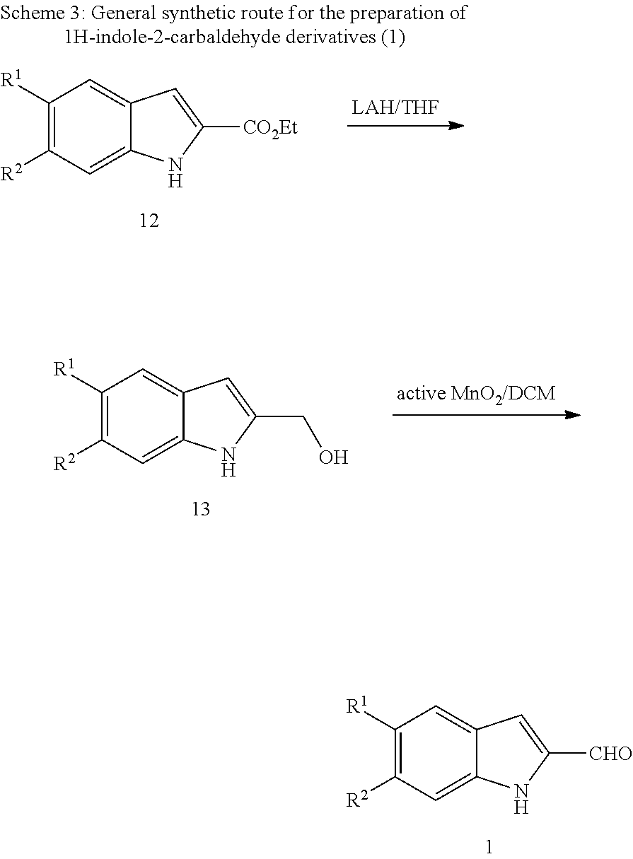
C1([R1])=C([R2])C=C2C(=C1)C=C([CHO])N2.C1([R1])=C([R2])C=C2C(=C1)C=C([CO2Et])N2.C1([R1])=C([R2])C=C2C(=C1)C=C(CO)N2
